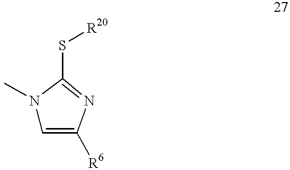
N1(C)C=C([R6])N=C1S[R20]
